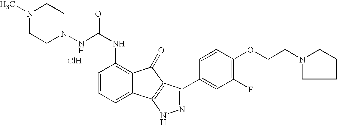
Cl.C1=CC=C2C(=C1NC(=O)NN1CCN(C)CC1)C(=O)C1=C2NN=C1C1=CC(F)=C(OCCN2CCCC2)C=C1
